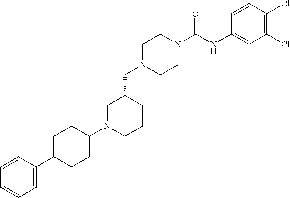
C1N(CC2CN(C3CCC(C4=CC=CC=C4)CC3)CCC2)CCN(C(NC2=CC(Cl)=C(Cl)C=C2)=O)C1
